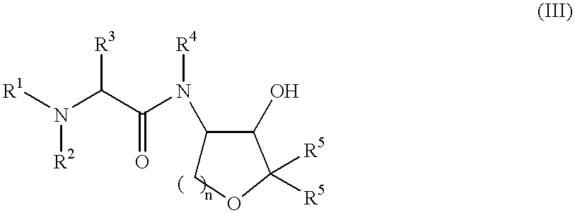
[R1]N(C(C(N([R4])C1COC([R5])([R5])C1O)=O)[R3])[R2]
